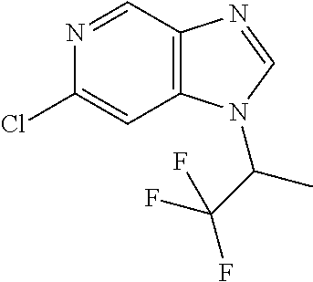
C1=NC(Cl)=CC2=C1N=CN2C(C(F)(F)F)C
